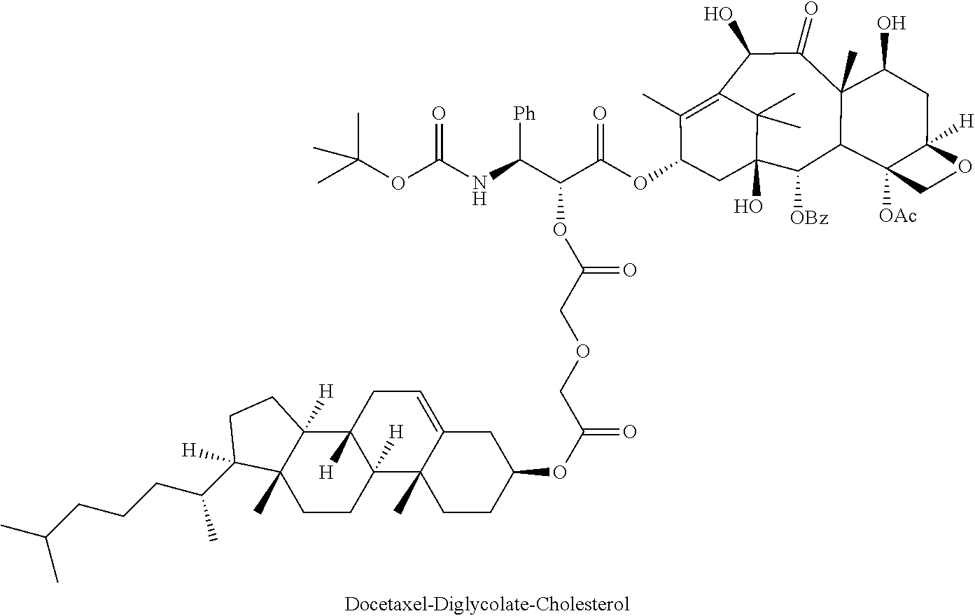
O(C1C(C)=C2C(O)C(=O)C3(C)C(O)CC4([H])C([OAc])(C3C([OBz])C(O)(C1)C2(C)C)CO4)C(C(C(NC(OC(C)(C)C)=O)[Ph])OC(COCC(OC1CC2=CCC3([H])C([H])(C2(C)CC1)CCC1(C)C3([H])CCC1([H])C(CCCC(C)C)C)=O)=O)=O
